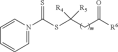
N1(C(SC(CC([R6])=O)([R4])[R5])=S)=CC=CC=C1
